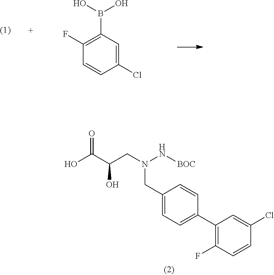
C1(F)=C(B(O)O)C=C(Cl)C=C1.C1(CN(CC(C(O)=O)O)N[BOC])=CC=C(C2=C(F)C=CC(Cl)=C2)C=C1
